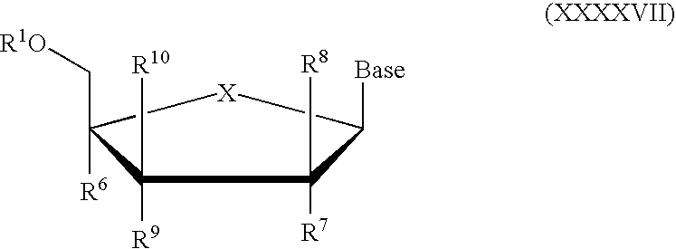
[Base]C1C([R7])([R8])C([R9])([R10])C([R6])(C[R1O])[X]1
